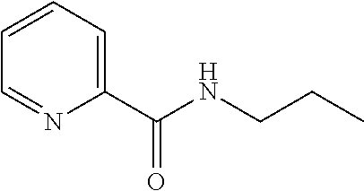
C1=CC=C(C(=O)NCCC)N=C1
